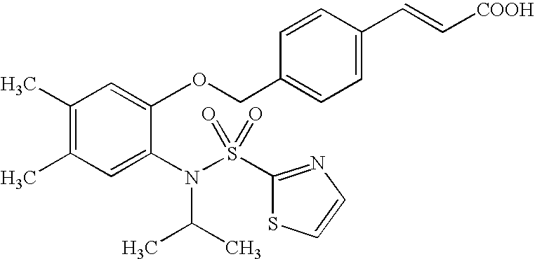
C1(C)=C(C)C=C(N(C(C)C)S(=O)(=O)C2=NC=CS2)C(OCC2=CC=C(C=C[COOH])C=C2)=C1
